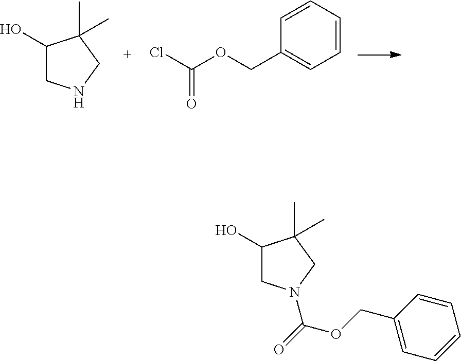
C1(O)CNCC1(C)C.C1=CC=C(COC(Cl)=O)C=C1.C1(O)CN(C(OCC2=CC=CC=C2)=O)CC1(C)C
